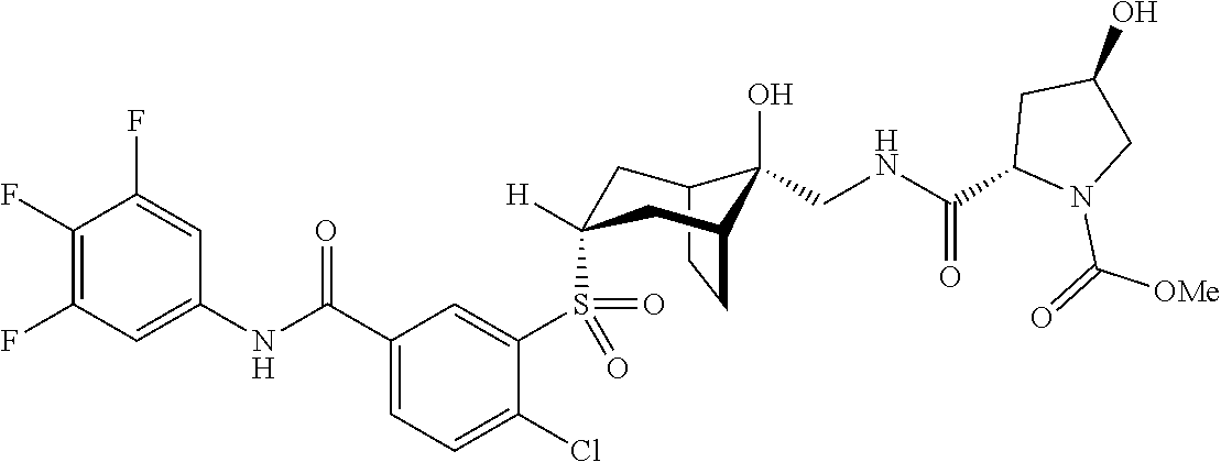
C12CCC(CC(S(C3=CC(C(NC4=CC(F)=C(F)C(F)=C4)=O)=CC=C3Cl)(=O)=O)([H])C1)C2(O)CNC(C1N(C(=O)[OMe])CC(O)C1)=O
